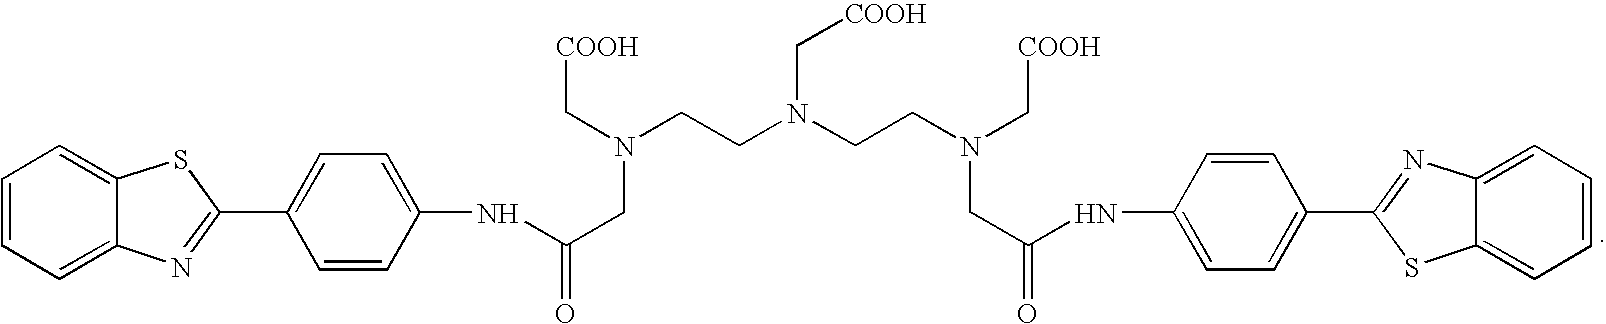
C1=CC=C2C(=C1)SC(C1=CC=C(NC(CN(C[COOH])CCN(C[COOH])CCN(CC(NC3=CC=C(C4=NC5=CC=CC=C5S4)C=C3)=O)C[COOH])=O)C=C1)=N2
